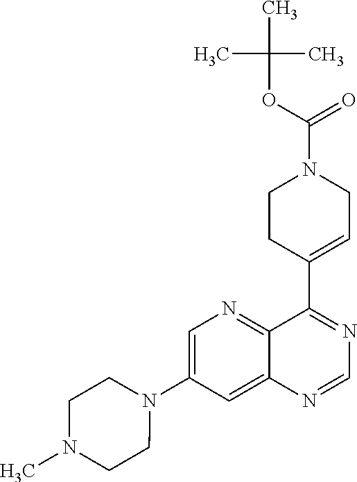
C1=C(N2CCN(C)CC2)C=C2C(=N1)C(C1=CCN(C(OC(C)(C)C)=O)CC1)=NC=N2
